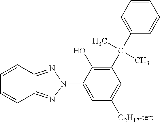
C1=CC2=NN(C3=CC([C2H17-tert])=CC(C(C)(C)C4=CC=CC=C4)=C3O)N=C2C=C1
